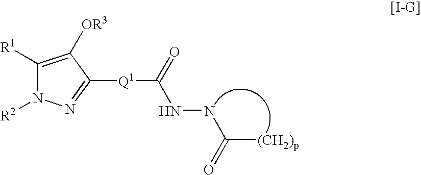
C1([R1])=C([OR3])C([Q1]C(=O)NNC([(CH2)p])=O)=NN1[R2]
